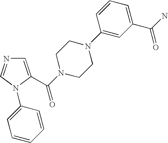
C1=C(C(N2CCN(C3=CC(C(N)=O)=CC=C3)CC2)=O)N(C2=CC=CC=C2)C=N1
